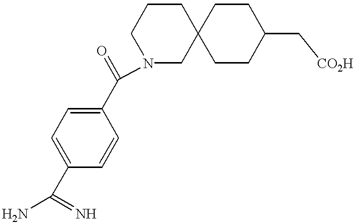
C(C1=CC=C(C(N)=N)C=C1)(=O)N1CC2(CCC1)CCC(C[CO2H])CC2
